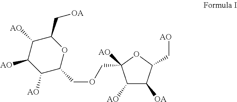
C1([AO])C([OA])C(C[AO])OC1([AO])COCC1C([AO])C([AO])C([AO])C(C[OA])O1
